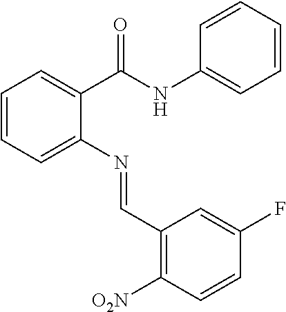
C1=CC=C(N=CC2=C([O2N])C=CC(F)=C2)C(C(NC2=CC=CC=C2)=O)=C1
